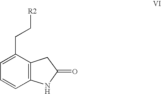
C12=C(C(CC[R2])=CC=C1)CC(=O)N2
